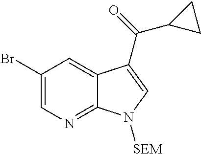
C1=C(Br)C=C2C(=N1)N([SEM])C=C2C(=O)C1CC1
